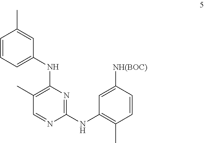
C1(C)=C(NC2=CC=CC(C)=C2)N=C(NC2=C(C)C=CC([NH(BOC)])=C2)N=C1
